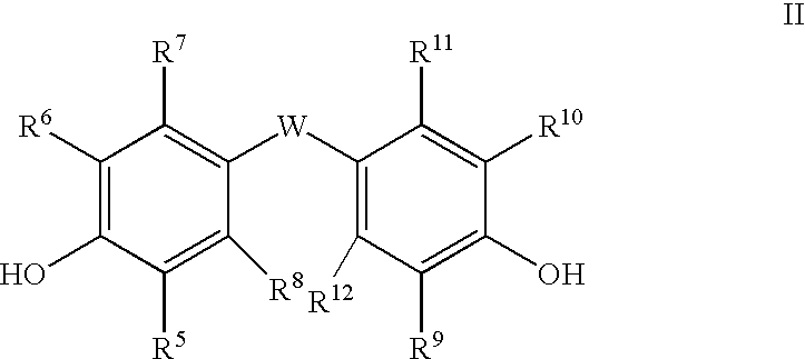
C1([R6])=C(O)C([R5])=C([R8])C([W]C2=C([R12])C([R9])=C(O)C([R10])=C2[R11])=C1[R7]
